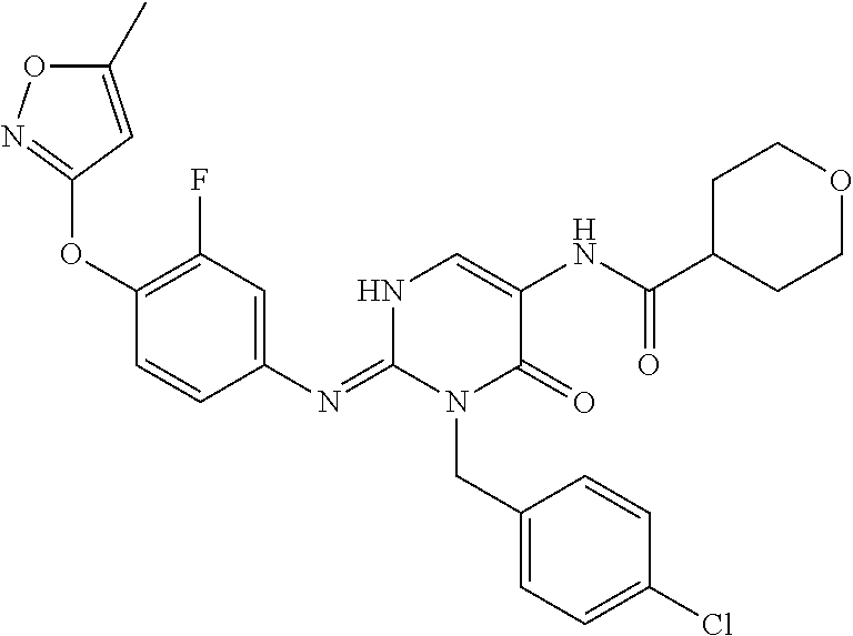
C1(N=C2N(CC3=CC=C(Cl)C=C3)C(=O)C(NC(=O)C3CCOCC3)=CN2)=CC(F)=C(OC2=NOC(C)=C2)C=C1
